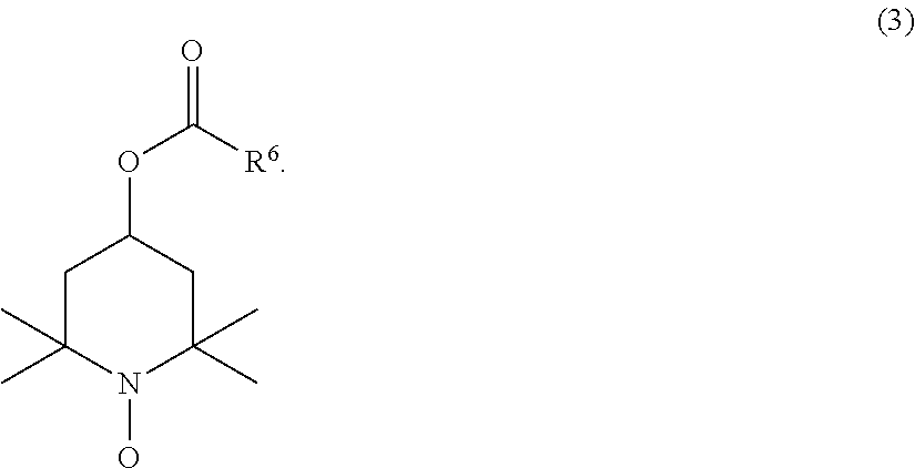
C1C(C)(C)N(O)C(C)(C)CC1OC(=O)[R6]
